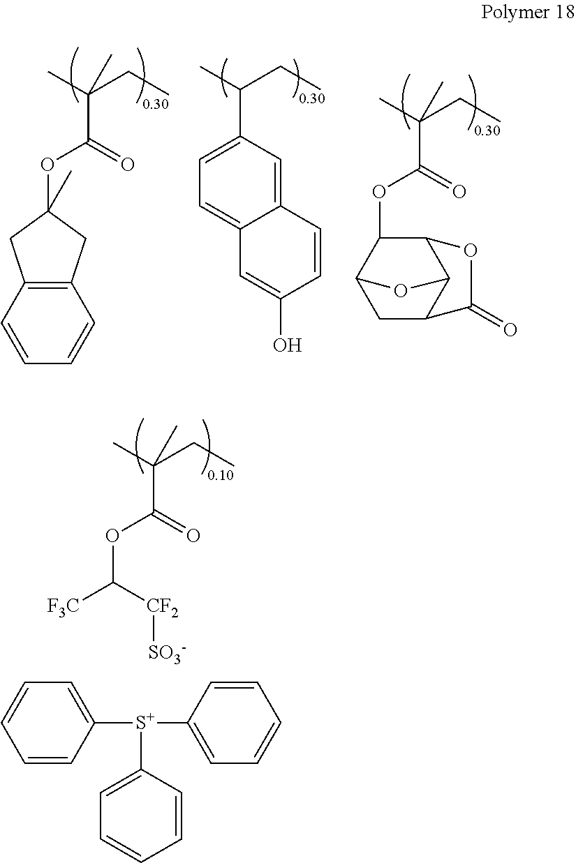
C(OC(C(C)(CC)C)=O)([CF2][SO3-])[F3C].C1=CC=C([S+](C2=CC=CC=C2)C2=CC=CC=C2)C=C1.C1(OC(C(C)(CC)C)=O)C2CC3C(C1OC3=O)O2.C12=C(C=CC=C1)CC(OC(C(C)(CC)C)=O)(C)C2.C1(C(C)CC)=CC=C2C(=C1)C=CC(O)=C2
